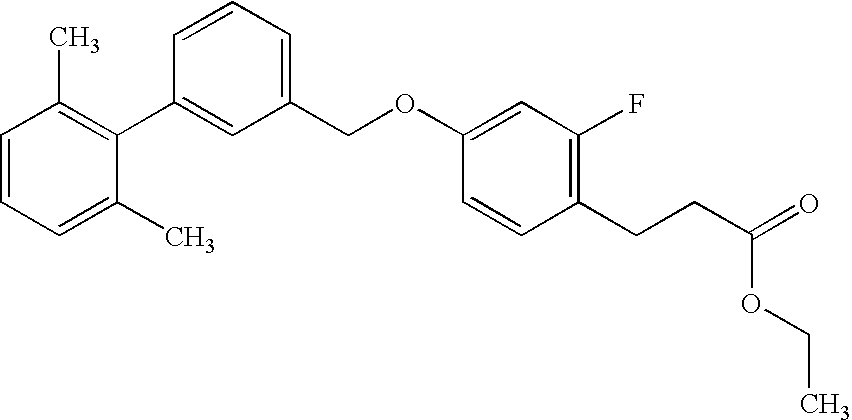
C1=CC=C(C)C(C2=CC(COC3=CC(F)=C(CCC(=O)OCC)C=C3)=CC=C2)=C1C
